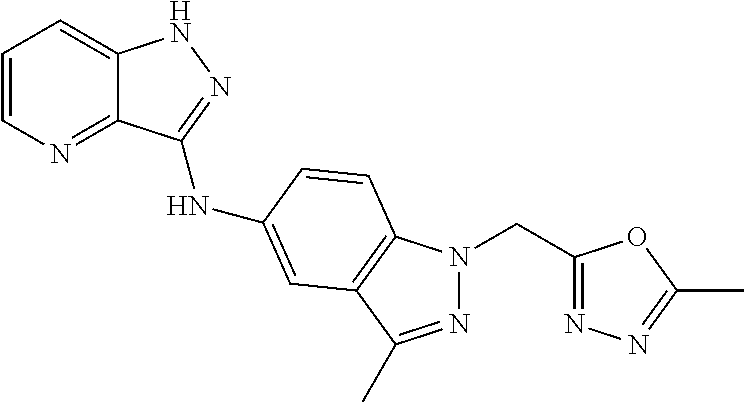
C1=CN=C2C(=C1)NN=C2NC1=CC2=C(N(CC3=NN=C(C)O3)N=C2C)C=C1
